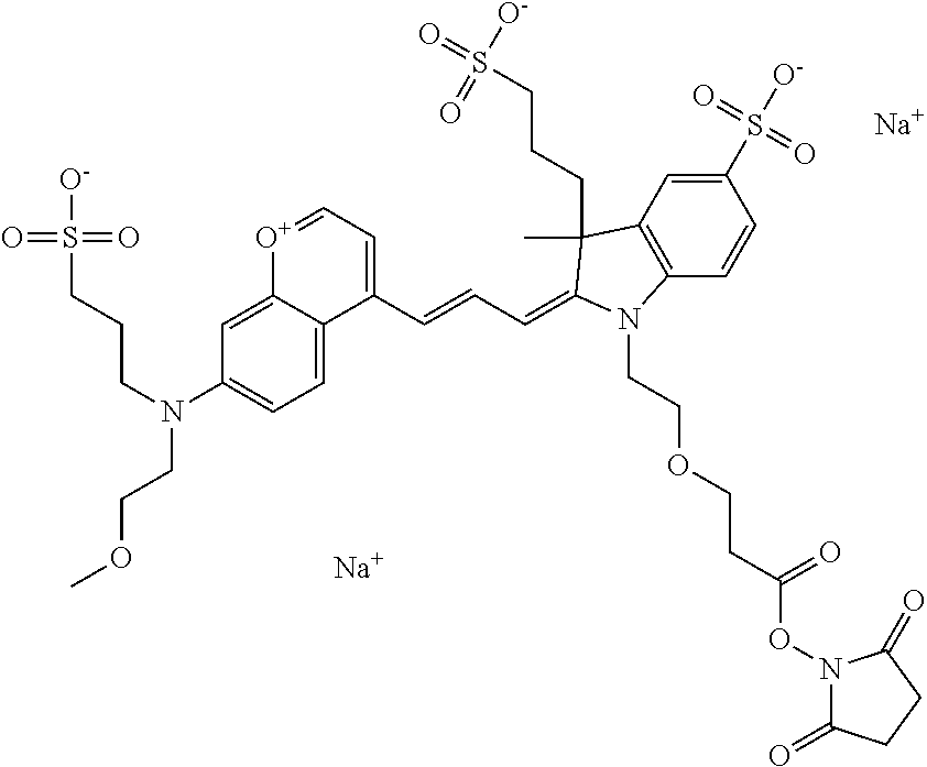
[Na].C12=CC(N(CCCS(=O)(=O)[O-])CCOC)=CC=C1C(C=CC=C1C(C)(CCCS(=O)([O-])=O)C3=C(C=CC(S([O-])(=O)=O)=C3)N1CCOCCC(ON1C(=O)CCC1=O)=O)=CC=[O+]2.[Na]
